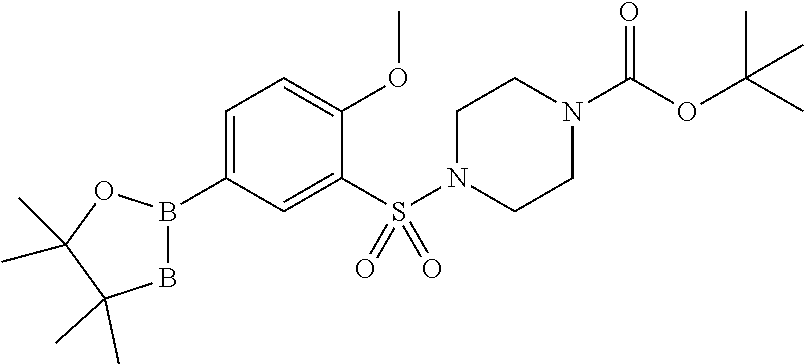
C1=C(B2BC(C)(C)C(C)(C)O2)C=C(S(N2CCN(C(OC(C)(C)C)=O)CC2)(=O)=O)C(OC)=C1
